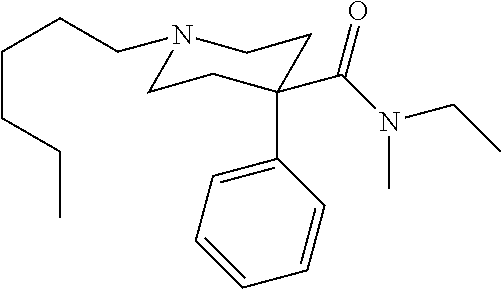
N1(CCCCCC)CCC(C2=CC=CC=C2)(C(N(CC)C)=O)CC1
